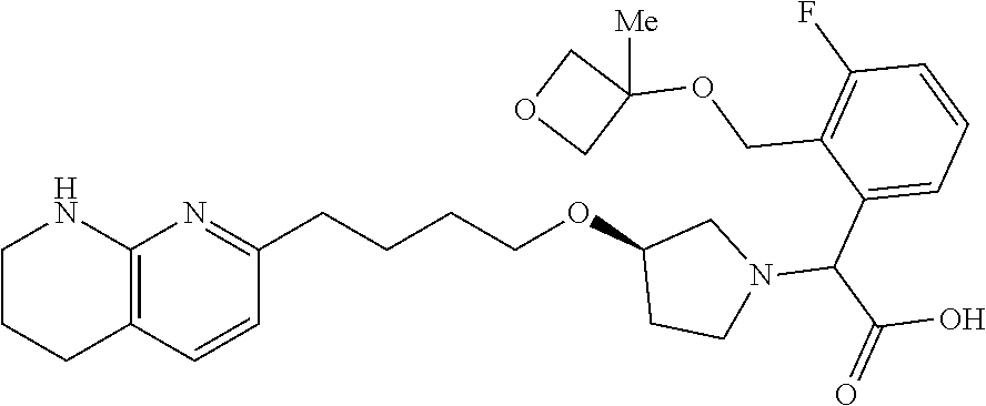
C12=C(C=CC(CCCCOC3CCN(C(C4=CC=CC(F)=C4COC4([Me])COC4)C(O)=O)C3)=N1)CCCN2
